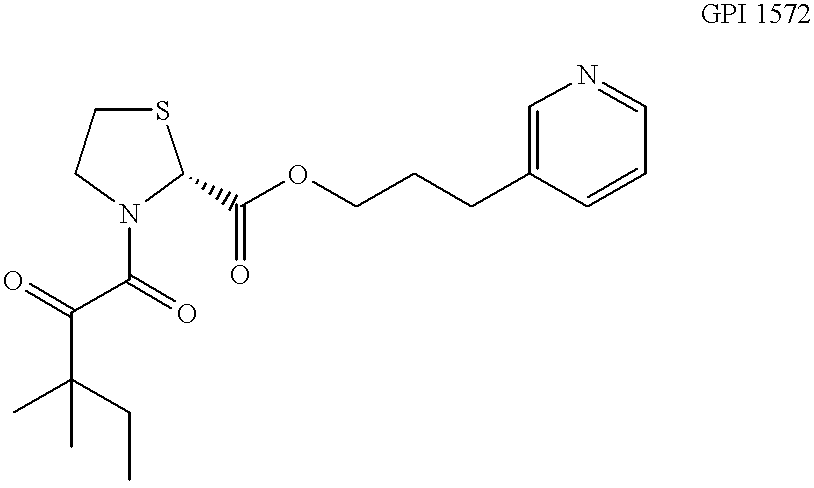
S1CCN(C(C(C(C)(CC)C)=O)=O)C1C(OCCCC1=CN=CC=C1)=O
